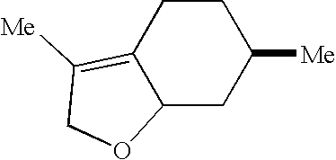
C1CC2=C([Me])COC2CC1[Me]
